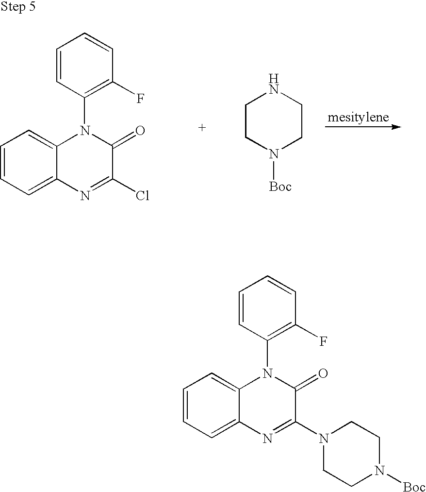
[mesitylene].C1=CC=C2C(=C1)N(C1=C(F)C=CC=C1)C(=O)C(Cl)=N2.C1CN([Boc])CCN1.C1=CC=C2C(=C1)N(C1=C(F)C=CC=C1)C(=O)C(N1CCN([Boc])CC1)=N2
